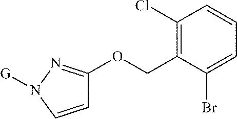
C1=CN([G])N=C1OCC1=C(Cl)C=CC=C1Br
